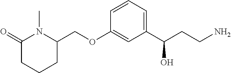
C1=CC(OCC2N(C)C(=O)CCC2)=CC(C(CCN)O)=C1
